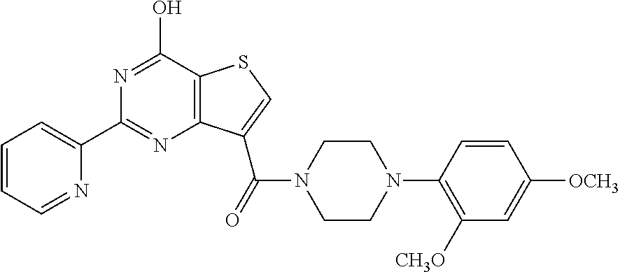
C1(C2=CC=CC=N2)=NC2=C(C(O)=N1)SC=C2C(=O)N1CCN(C2=C([CH3O])C=C([OCH3])C=C2)CC1
